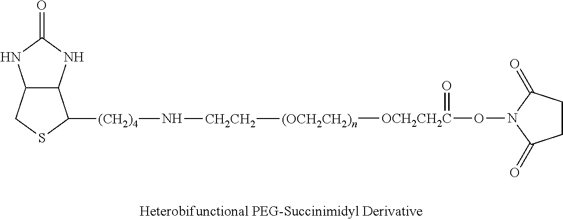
C1CC(=O)N(O[OCH2CH2C]([(OCH2CH2)n][CH2CH2]N[(CH2)4]C2C3C(CS2)NC(=O)N3)=O)C1=O
